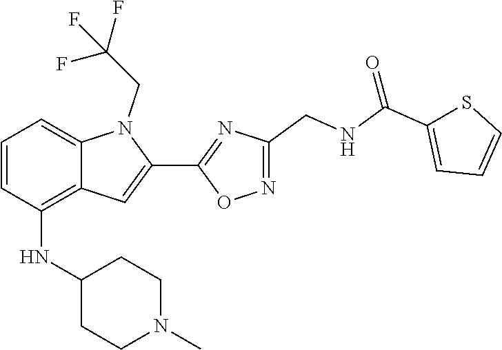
C12=CC=CC(NC3CCN(C)CC3)=C1C=C(C1=NC(CNC(C3=CC=CS3)=O)=NO1)N2CC(F)(F)F
